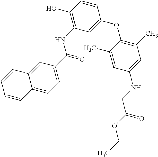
C1(O)=C(NC(=O)C2=CC=C3C(=C2)C=CC=C3)C=C(OC2=C(C)C=C(NCC(=O)OCC)C=C2C)C=C1
